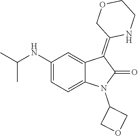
C1(NC(C)C)=CC=C2C(=C1)C(=C1NCCOC1)C(=O)N2C1COC1
